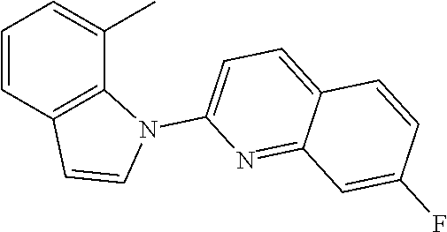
C1=CC2=C(C(C)=C1)N(C1=CC=C3C(=N1)C=C(F)C=C3)C=C2
